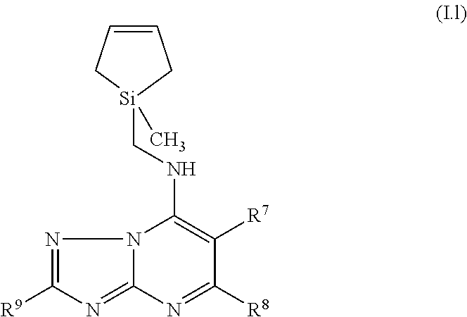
N12C(=NC([R9])=N1)N=C([R8])C([R7])=C2NC[Si]1(C)CC=CC1
